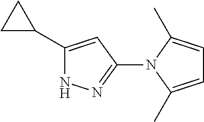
C1(C2=CC(N3C(C)=CC=C3C)=NN2)CC1
